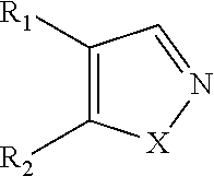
C1([R1])=C([R2])[X]N=C1
